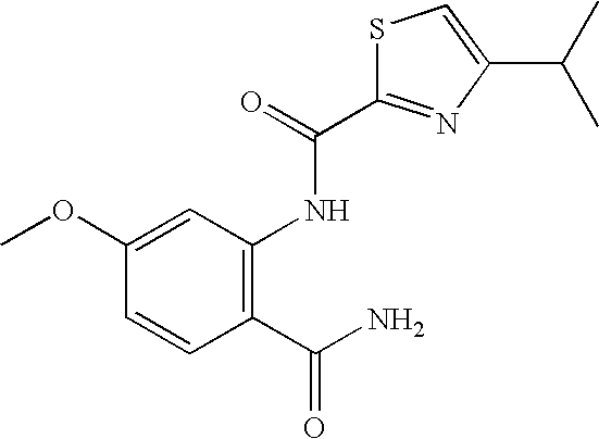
C1(OC)=CC(NC(=O)C2=NC(C(C)C)=CS2)=C(C(N)=O)C=C1
